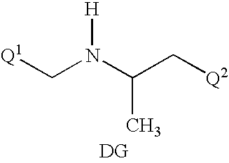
C(N(C(C[Q2])C)[H])[Q1].[DG]
